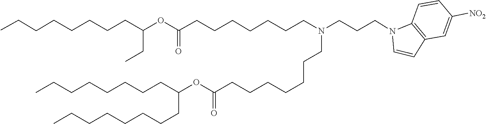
C12=C(C=CC([NO2])=C1)N(CCCN(CCCCCCCC(OC(CC)CCCCCCCC)=O)CCCCCCCC(OC(CCCCCCCC)CCCCCCCC)=O)C=C2
